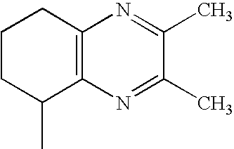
C1CC(C)C2=C(C1)N=C(C)C(C)=N2
